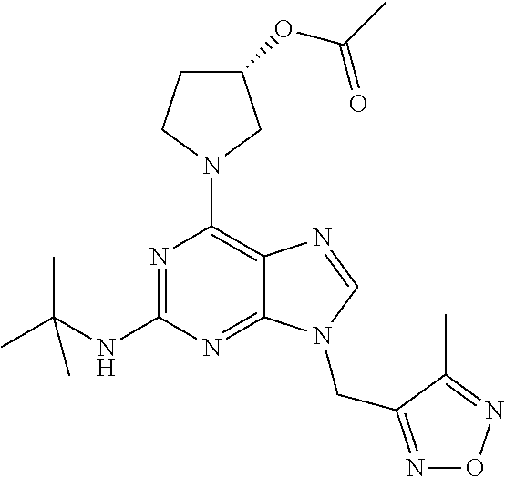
N1=C(NC(C)(C)C)N=C2C(=C1N1CC(OC(C)=O)CC1)N=CN2CC1=NON=C1C
